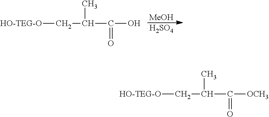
[MeOH].[H2SO4].[HO-TEG-O]CC(C(O)=O)C.[HO-TEG-O]CC(C([OCH3])=O)C
